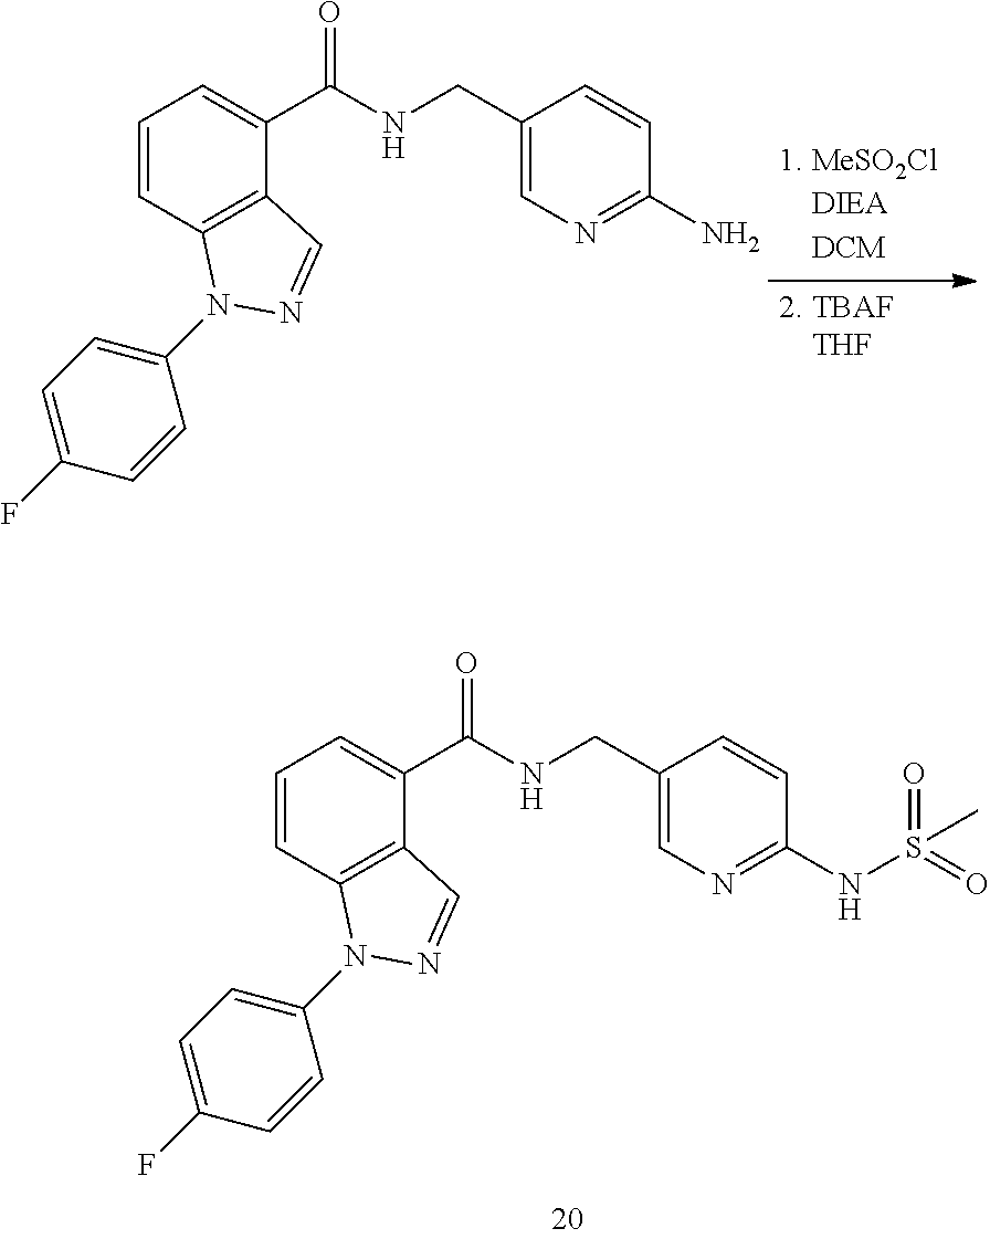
C1=CC2=C(C(C(NCC3=CN=C(N)C=C3)=O)=C1)C=NN2C1=CC=C(F)C=C1.C1=CC2=C(C(C(NCC3=CN=C(NS(=O)(=O)C)C=C3)=O)=C1)C=NN2C1=CC=C(F)C=C1
